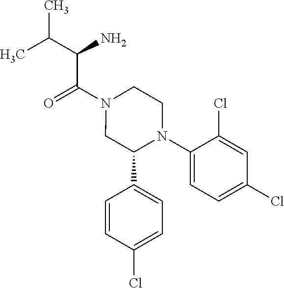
O=C(N1CC(C2=CC=C(Cl)C=C2)N(C2=CC=C(Cl)C=C2Cl)CC1)C(N)C(C)C
